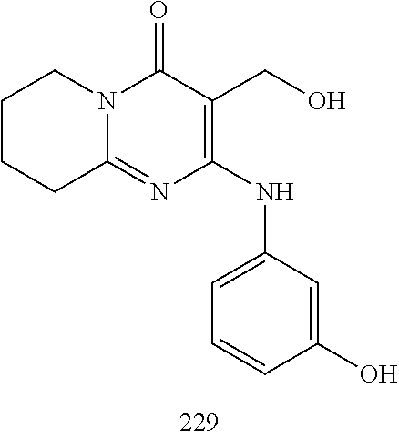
C1CCCC2=NC(NC3=CC=CC(O)=C3)=C(CO)C(=O)N12
